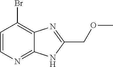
C1=CN=C2C(=C1Br)N=C(COC)N2
